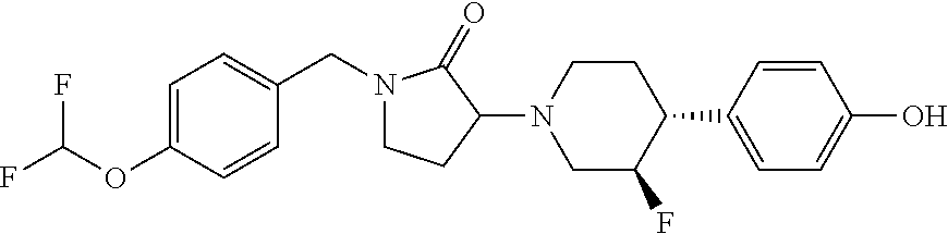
N1(CC2=CC=C(OC(F)F)C=C2)CCC(N2CC(F)C(C3=CC=C(O)C=C3)CC2)C1=O
